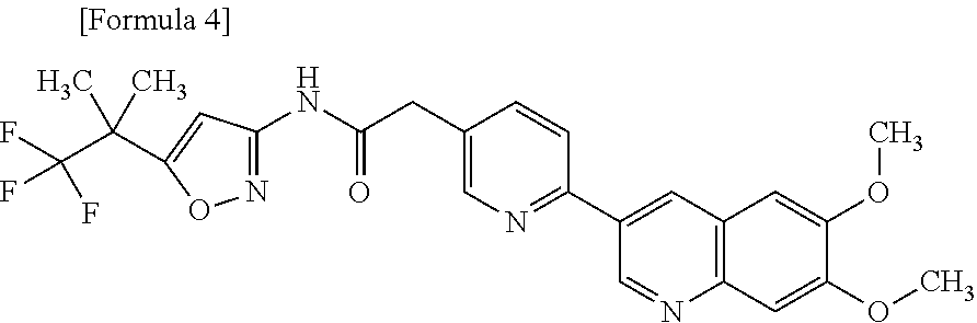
C1(NC(CC2=CN=C(C3=CC4=C(N=C3)C=C(OC)C(OC)=C4)C=C2)=O)=NOC(C(C(F)(F)F)(C)C)=C1
